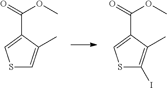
S1C=C(C)C(C(OC)=O)=C1.S1C(I)=C(C)C(C(OC)=O)=C1
